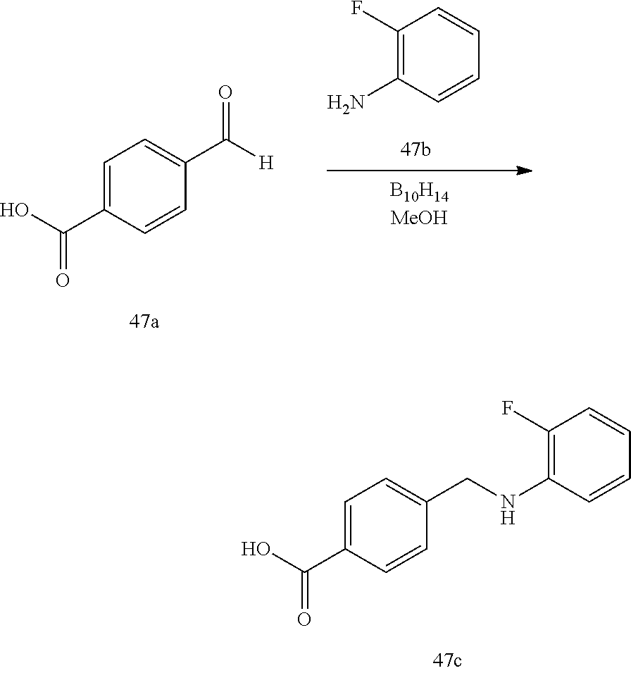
C1=C(C(O)=O)C=CC(C([H])=O)=C1.C1(F)=C(N)C=CC=C1.C1=C(C(O)=O)C=CC(CNC2=C(F)C=CC=C2)=C1
